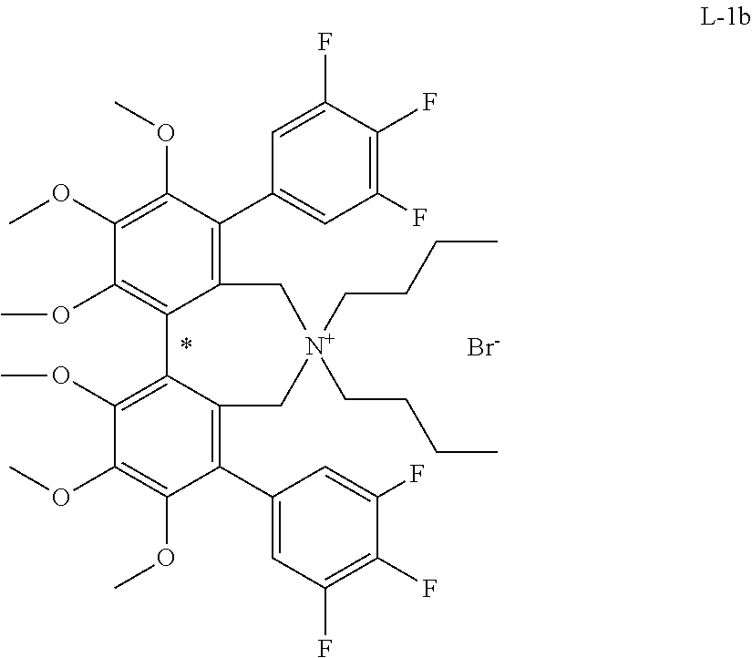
C1(C2=CC(F)=C(F)C(F)=C2)=C2C(=C(OC)C(OC)=C1OC)C1=C(OC)C(OC)=C(OC)C(C3=CC(F)=C(F)C(F)=C3)=C1C[N+](CCCC)(CCCC)C2.[Br-]
